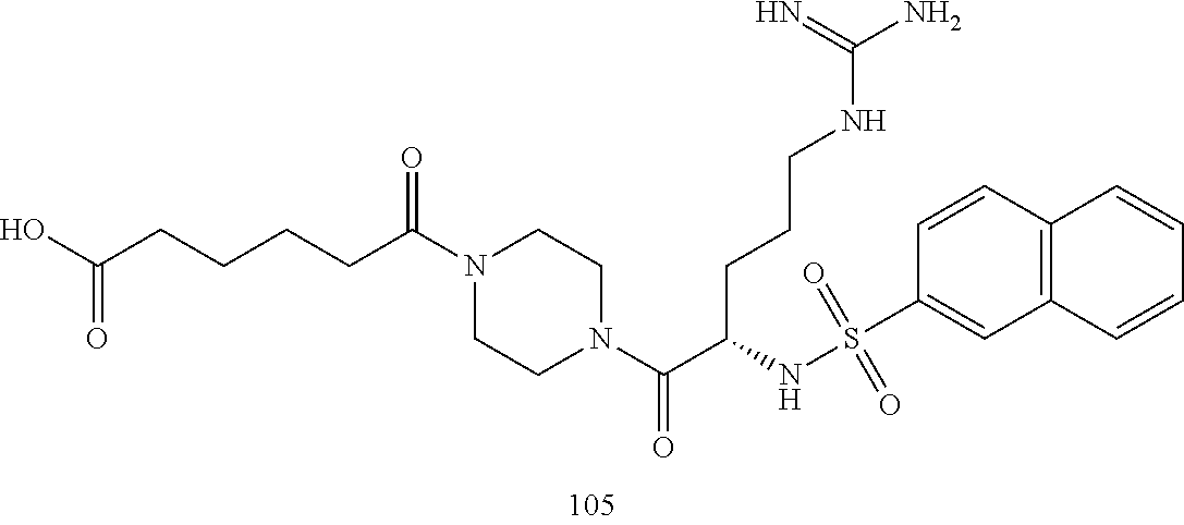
N=C(NCCCC(C(=O)N1CCN(C(CCCCC(O)=O)=O)CC1)NS(C1=CC2=C(C=C1)C=CC=C2)(=O)=O)N
